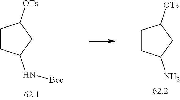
C1CC(N[Boc])CC1[OTs].C1CC(N)CC1[OTs]
